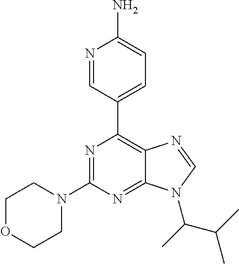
N1=C(N2CCOCC2)N=C2C(=C1C1=CC=C(N)N=C1)N=CN2C(C(C)C)C
